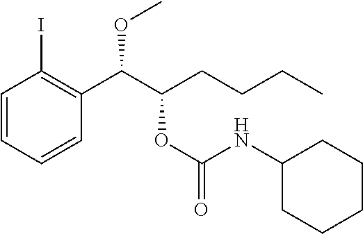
C1=CC=CC(C(C(CCCC)OC(=O)NC2CCCCC2)OC)=C1I
